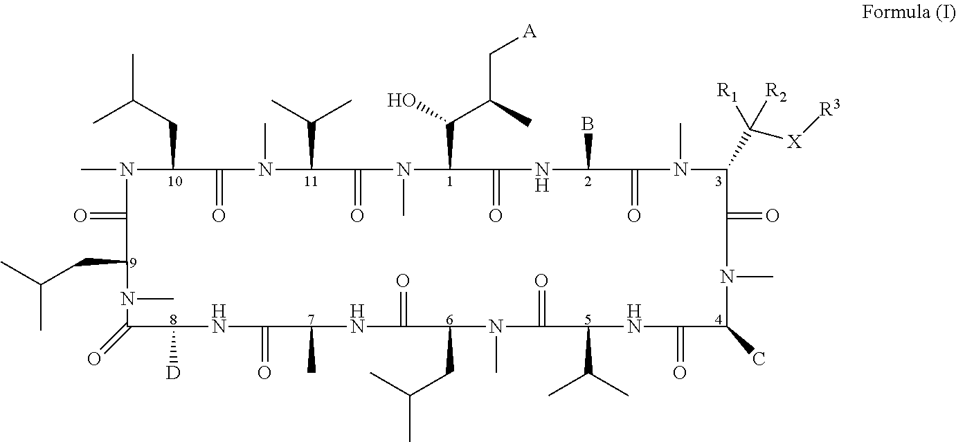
CN1C(CC(C)C)C(=O)N(C)C(C(C)C)C(=O)N(C)C(C(O)C(C)C[A])C(=O)NC(B)C(=O)N(C)C(C([R1])([R2])[X][R3])C(=O)N(C)C(C)C(=O)NC(C(C)C)C(=O)N(C)C(CC(C)C)C(=O)NC(C)C(=O)NC([D])C(=O)N(C)C(CC(C)C)C1=O
